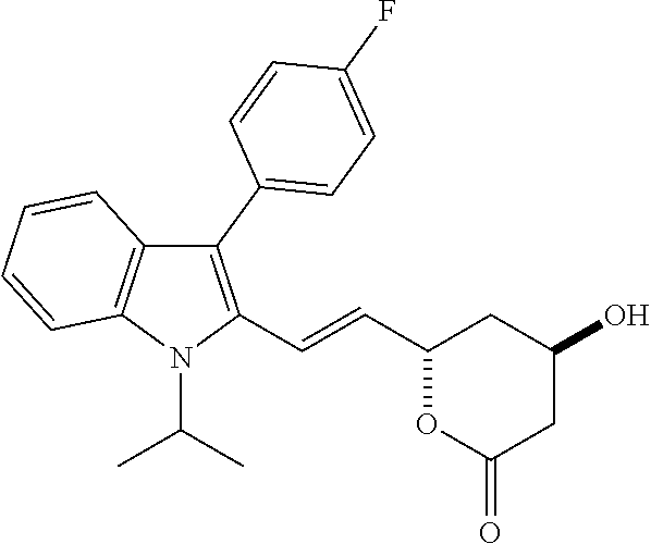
C1(C2=CC=C(F)C=C2)=C(C=CC2OC(=O)CC(O)C2)N(C(C)C)C2=C1C=CC=C2
